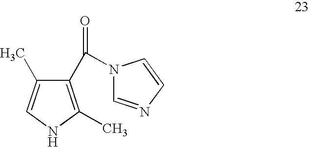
C1(C(N2C=NC=C2)=O)=C(C)NC=C1C
